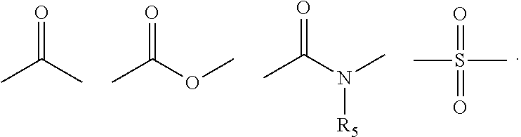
O=C(C)C.O=C(OC)C.O=C(N(C)[R5])C.CS(C)(=O)=O
